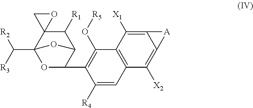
C12C([R1])C3(C(C([R2])[R3])(OC1C1=C(O[R5])C4=C(C=C1[R4])C([X2])=C1C(=C4[X1])[A]1)O2)CO3
